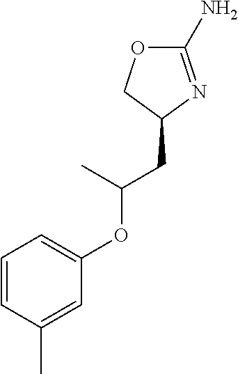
C1=CC(C)=CC(OC(CC2N=C(N)OC2)C)=C1
